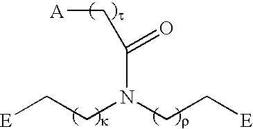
[E]CCN(CC[E])C(C[A])=O
